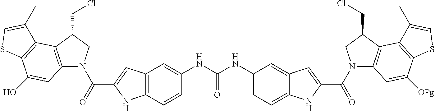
C12=C(C=CC(NC(NC3=CC=C4C(=C3)C=C(C(N3C5=C(C(CCl)C3)C3=C(C([OPg])=C5)SC=C3C)=O)N4)=O)=C1)NC(C(=O)N1C3=C(C(CCl)C1)C1=C(C(O)=C3)SC=C1C)=C2
